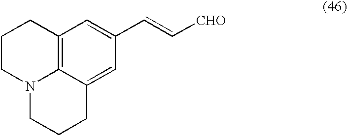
C12=C3C(=CC(C=C[CHO])=C1)CCCN3CCC2
